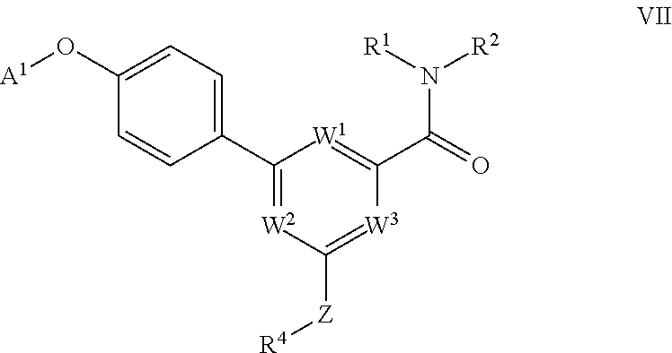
C1(C2=CC=C(O[A1])C=C2)=[W2]C([Z][R4])=[W3]C(C(N([R1])[R2])=O)=[W1]1
